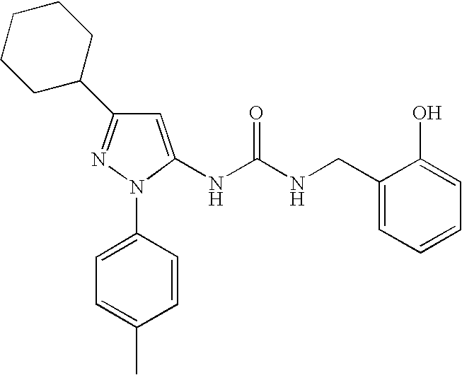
C1=C(N2C(NC(NCC3=CC=CC=C3O)=O)=CC(C3CCCCC3)=N2)C=CC(C)=C1
